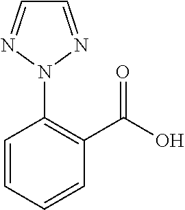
C1=CC=CC(C(O)=O)=C1N1N=CC=N1
